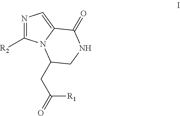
N1=C([R2])N2C(=C1)C(=O)NCC2CC(=O)[R1]
